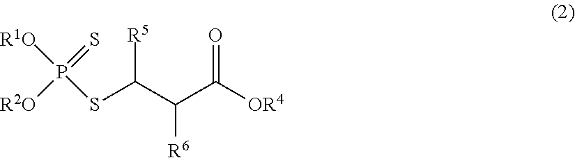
C(C([R5])SP([R1O])(=S)[R2O])(C([OR4])=O)[R6]
